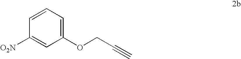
[O2N]C1=CC(OCC#C)=CC=C1
